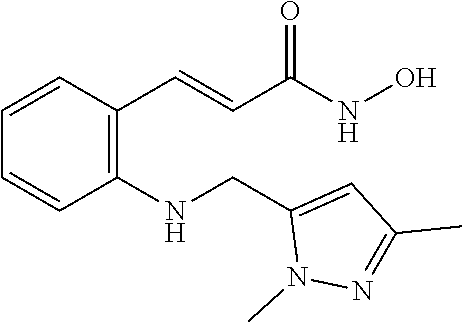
C(C(=O)NO)=CC1=C(NCC2=CC(C)=NN2C)C=CC=C1
